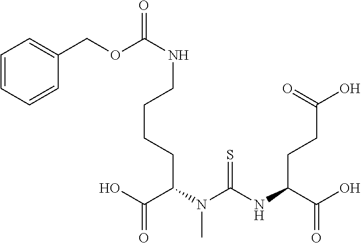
C(CCC(C(O)=O)N(C(NC(CCC(O)=O)C(O)=O)=S)C)CNC(OCC1=CC=CC=C1)=O
